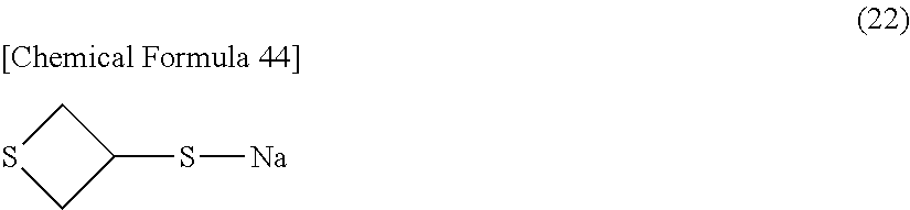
S1CC(S[Na])C1
